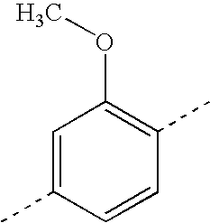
C1=C(C)C=CC(C)=C1OC
